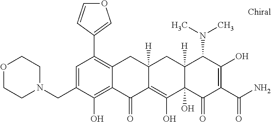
C12([H])C(O)(C(=O)C(C(N)=O)=C(O)C1N(C)C)C(O)=C1C([H])(C2)CC2=C(C3=COC=C3)C=C(CN3CCOCC3)C(O)=C2C1=O
